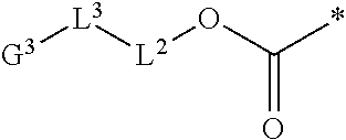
[G3][L3][L2]OC(*)=O
